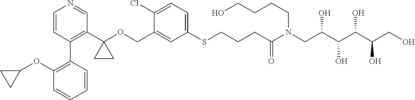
C1=C(COC2(C3=C(C4=C(OC5CC5)C=CC=C4)C=CN=C3)CC2)C(Cl)=CC=C1SCCCC(N(CC(C(C(C(CO)O)O)O)O)CCCCO)=O
